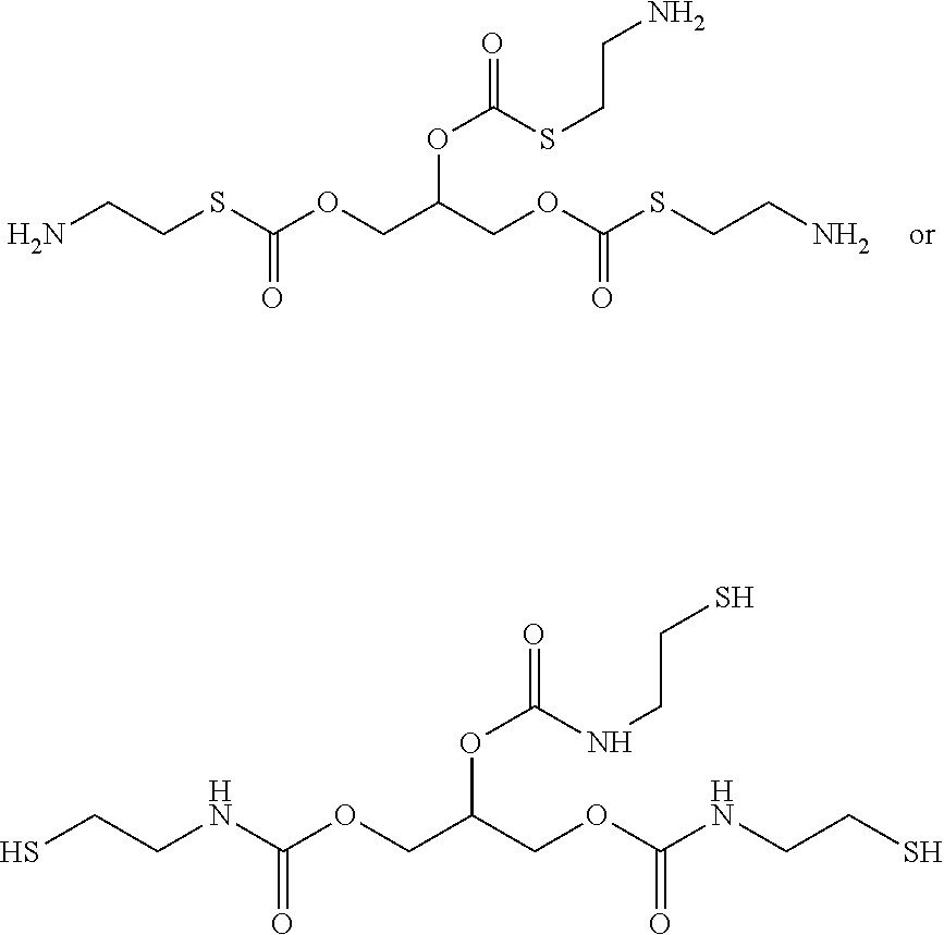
NCCSC(OCC(COC(SCCN)=O)OC(SCCN)=O)=O.SCCNC(OCC(COC(NCCS)=O)OC(NCCS)=O)=O
